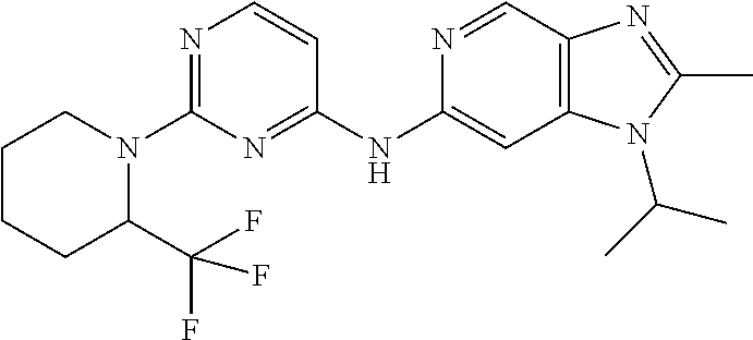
C1CCC(C(F)(F)F)N(C2=NC=CC(NC3=CC4=C(C=N3)N=C(C)N4C(C)C)=N2)C1
